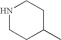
N1CCC(C)CC1
